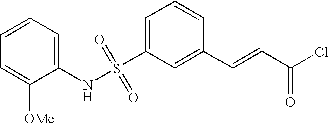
C1=C(S(NC2=CC=CC=C2[OMe])(=O)=O)C=C(C=CC(Cl)=O)C=C1
